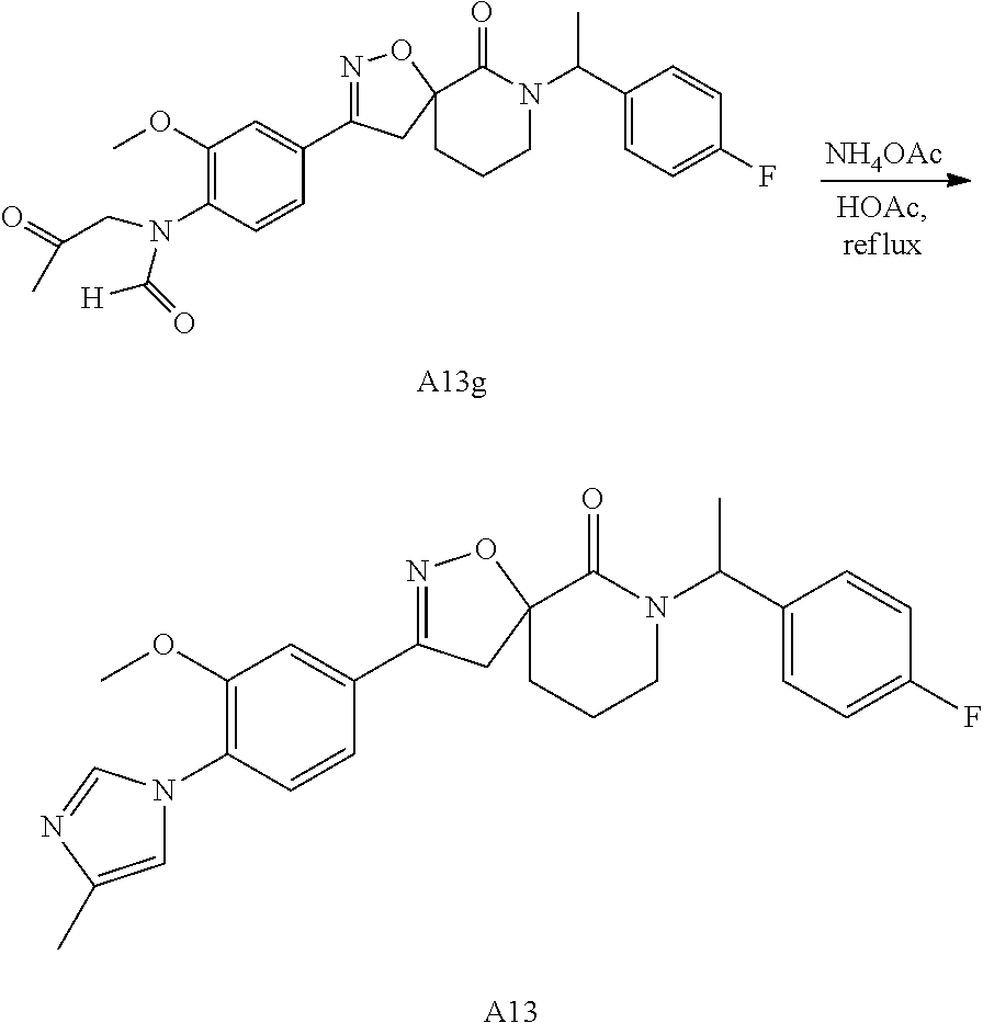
C1CCN(C(C2=CC=C(F)C=C2)C)C(=O)C12CC(C1=CC(OC)=C(N(C([H])=O)CC(=O)C)C=C1)=NO2.[NH4OAc].C1CCN(C(C2=CC=C(F)C=C2)C)C(=O)C12CC(C1=CC(OC)=C(N3C=C(C)N=C3)C=C1)=NO2.[A13]
